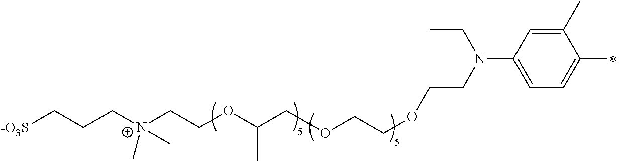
C(N(CCOCCOCC(OCC[N+](C)(CCC[-O3S])C)C)C1=CC=C(C)C(C)=C1)C
